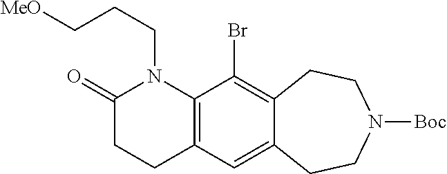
C12=C(C(Br)=C3C(=C1)CCN([Boc])CC3)N(CCC[MeO])C(=O)CC2
